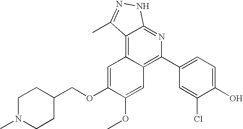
C1=C(O)C(Cl)=CC(C2=C3C(=C4C(=N2)NN=C4C)C=C(OCC2CCN(C)CC2)C(OC)=C3)=C1
